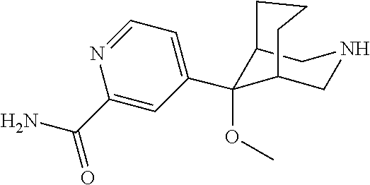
C1=NC(C(=O)N)=CC(C2(OC)C3CNCC2CCC3)=C1
